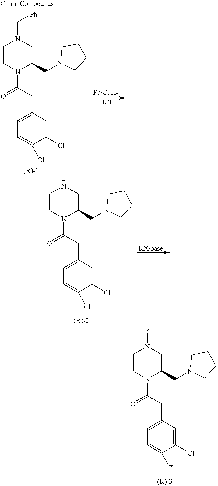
C1CN(C(=O)CC2=CC=C(Cl)C(Cl)=C2)C(CN2CCCC2)CN1C[Ph].C1CN(C(=O)CC2=CC=C(Cl)C(Cl)=C2)C(CN2CCCC2)CN1[R].C1CN(C(=O)CC2=CC=C(Cl)C(Cl)=C2)C(CN2CCCC2)CN1
